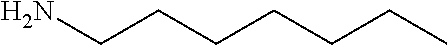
C(CCCCCC)N
